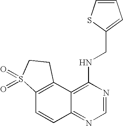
C12=C(C3=C(NCC4=CC=CS4)N=CN=C3C=C1)CCS2(=O)=O
